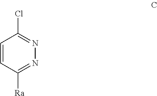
C1=CC([Ra])=NN=C1Cl
